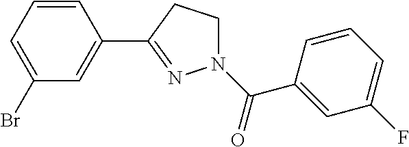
C1=CC=C(Br)C=C1C1=NN(C(C2=CC(F)=CC=C2)=O)CC1
